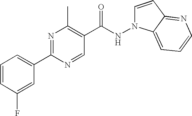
C1=CC(F)=CC(C2=NC(C)=C(C(NN3C=CC4=NC=CC=C34)=O)C=N2)=C1
